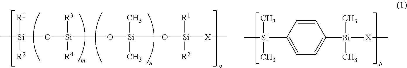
C[Si](O[Si](O[Si](O[Si]([X]C)([R1])[R2])(C)C)([R3])[R4])([R1])[R2].C[Si](C)(C)C1=CC=C([Si](C)(C)[X]C)C=C1
